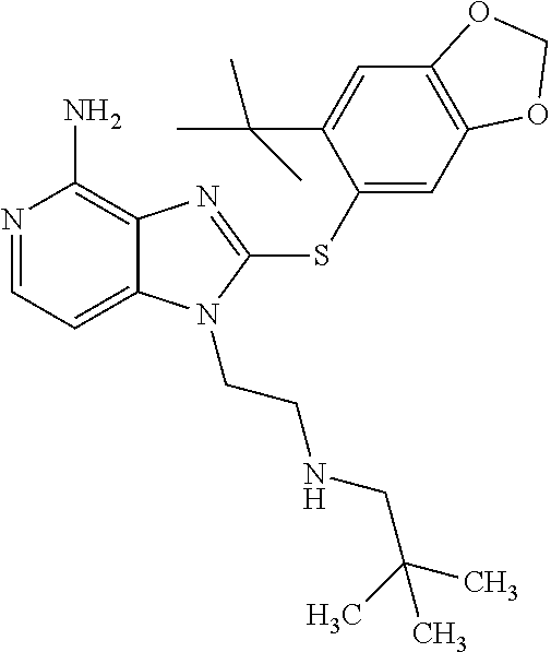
N1=CC=C2C(=C1N)N=C(SC1=CC3=C(C=C1C(C)(C)C)OCO3)N2CCNCC(C)(C)C
